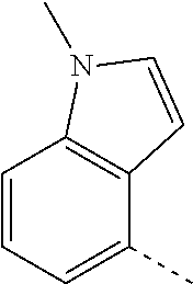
C1=CC=C(C)C2=C1N(C)C=C2
